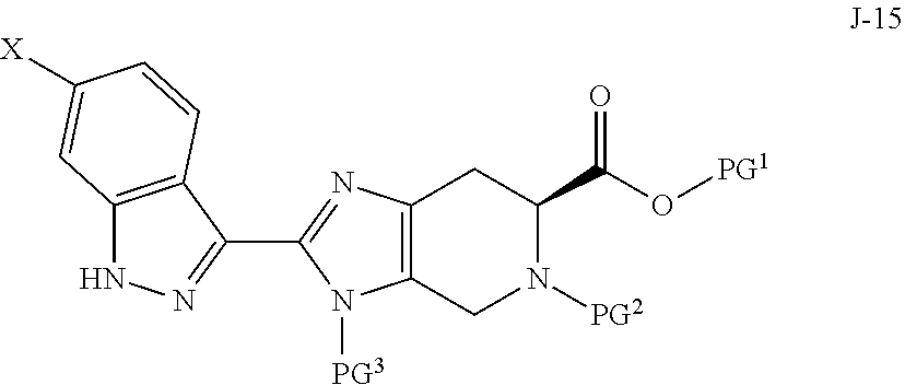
C12=C(C(C3=NC4=C(N3[PG3])CN([PG2])C(C(O[PG1])=O)C4)=NN1)C=CC([X])=C2
